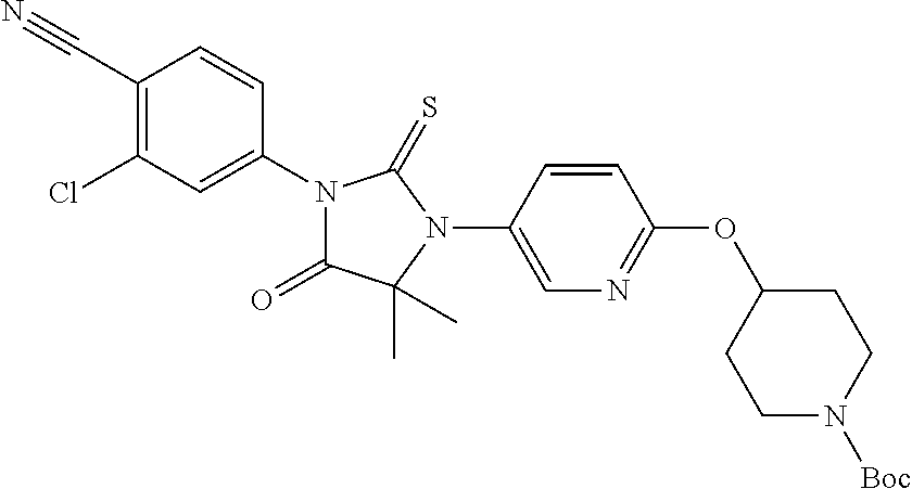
C1(C#N)=C(Cl)C=C(N2C(=O)C(C)(C)N(C3=CN=C(OC4CCN([Boc])CC4)C=C3)C2=S)C=C1
